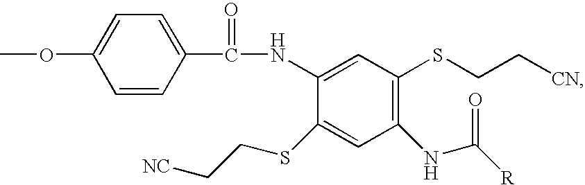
COC1=CC=C(C(NC2=CC(SCC[CN])=C(NC([R])=O)C=C2SCC[NC])=O)C=C1
